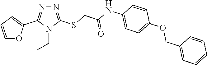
N1=C(SCC(=O)NC2=CC=C(OCC3=CC=CC=C3)C=C2)N(CC)C(C2=CC=CO2)=N1
